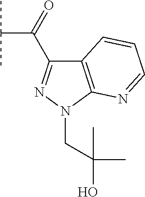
C12=C(N(CC(C)(O)C)N=C1C(C(C)C)=O)N=CC=C2
